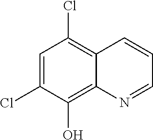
C1=C(Cl)C(O)=C2C(=C1Cl)C=CC=N2
